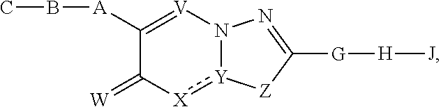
C1([A]BC)=[V]N2[Y](:[X]C1=[W])[Z]C([G][H][J])=N2
